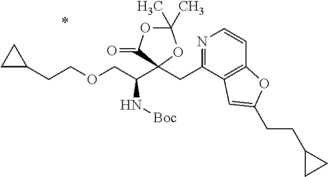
N1=C(CC2(C(COCCC3CC3)N[Boc])OC(C)(C)OC2=O)C2=C(C=C1)OC(CCC1CC1)=C2
